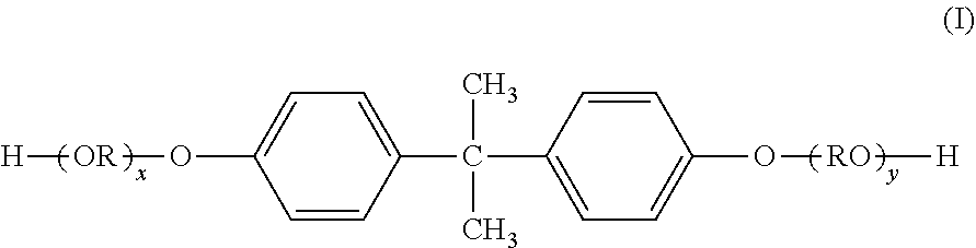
[H][OR]OC1=CC=C(C(C)(C)C2=CC=C(O[RO][H])C=C2)C=C1
